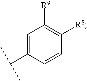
C1=C(C(C)C)C=CC([R8])=C1[R9]
